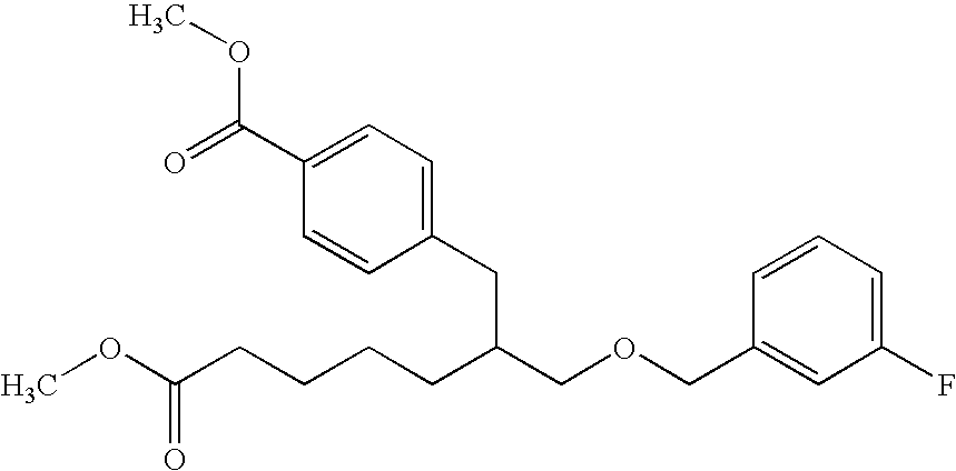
C(OCC(CCCCC(OC)=O)CC1=CC=C(C(=O)OC)C=C1)C1=CC(F)=CC=C1
